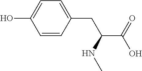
C1=CC(CC(C(O)=O)NC)=CC=C1O
